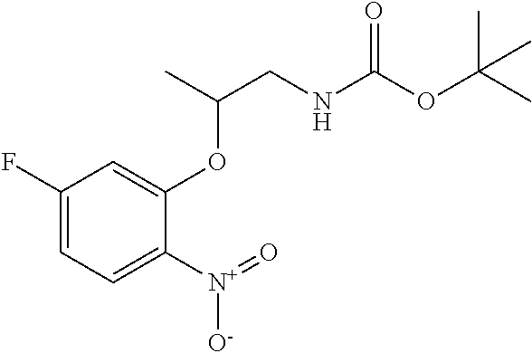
C1(F)=CC=C([N+](=O)[O-])C(OC(CNC(OC(C)(C)C)=O)C)=C1
